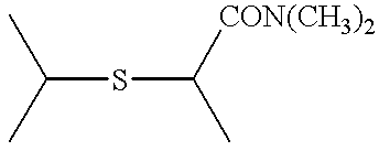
C(SC(C)[CON(CH3)2])(C)C
